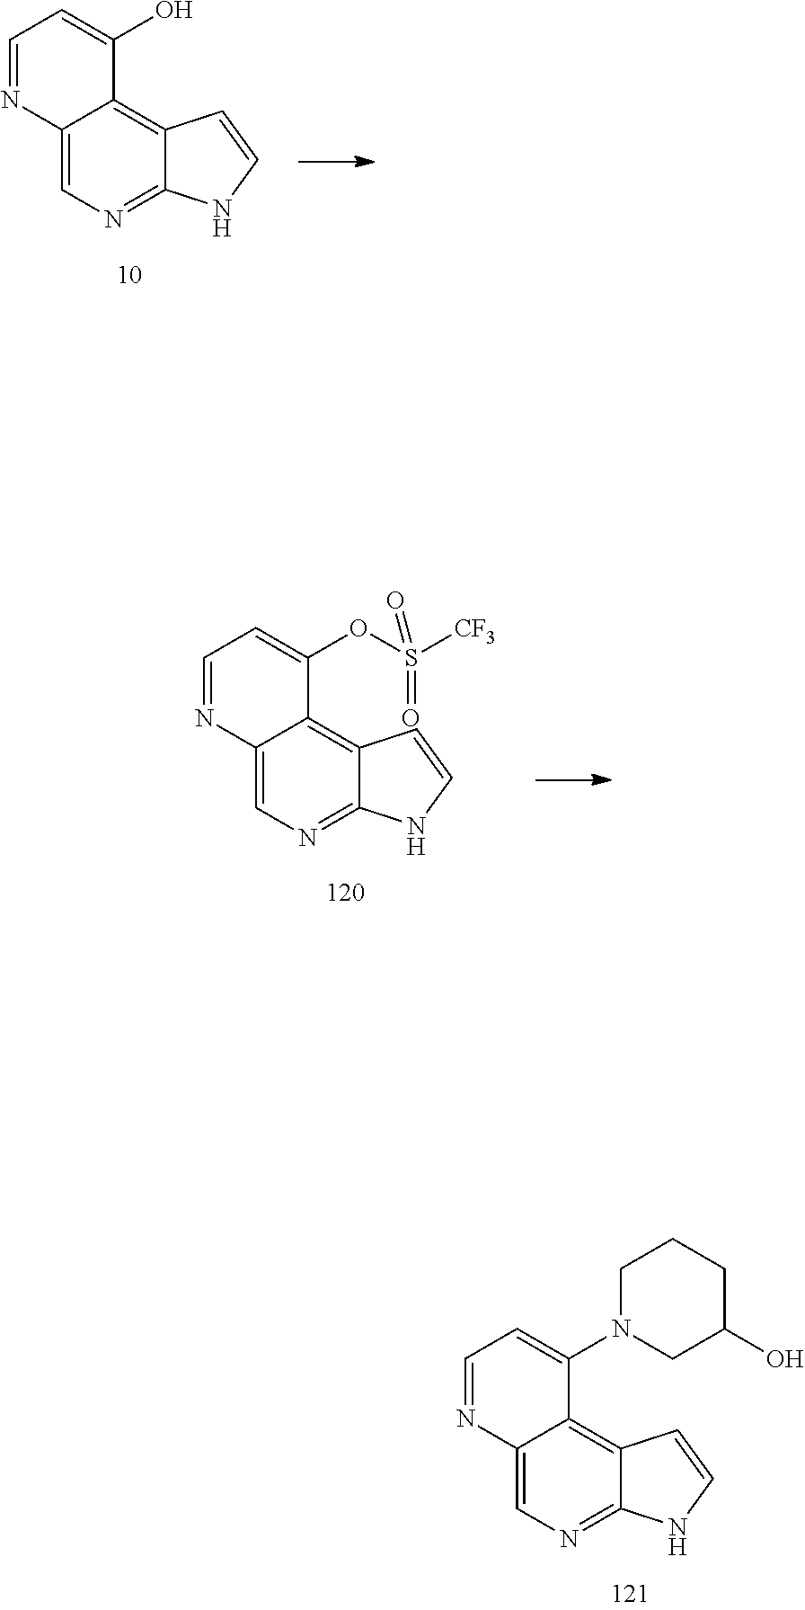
C12=CN=C3C(=C1C(O)=CC=N2)C=CN3.C12=CN=C3C(=C1C(OS(=O)(=O)[CF3])=CC=N2)C=CN3.C12=CN=C3C(=C1C(N1CC(O)CCC1)=CC=N2)C=CN3
